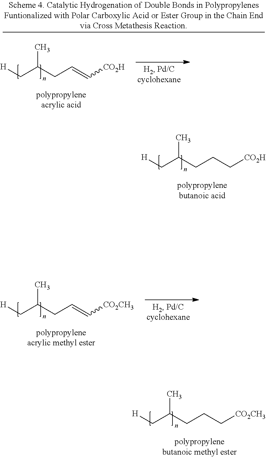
C(CC[CO2H])C(C[H])C.C(CC[CO2CH3])C(C[H])C.C(C=C[CO2H])C(C[H])C.C(C=C[CO2CH3])C(C[H])C
